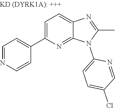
C1=NC=CC(C2=CC=C3N=C(C)N(C4=CC=C(Cl)C=N4)C3=N2)=C1
